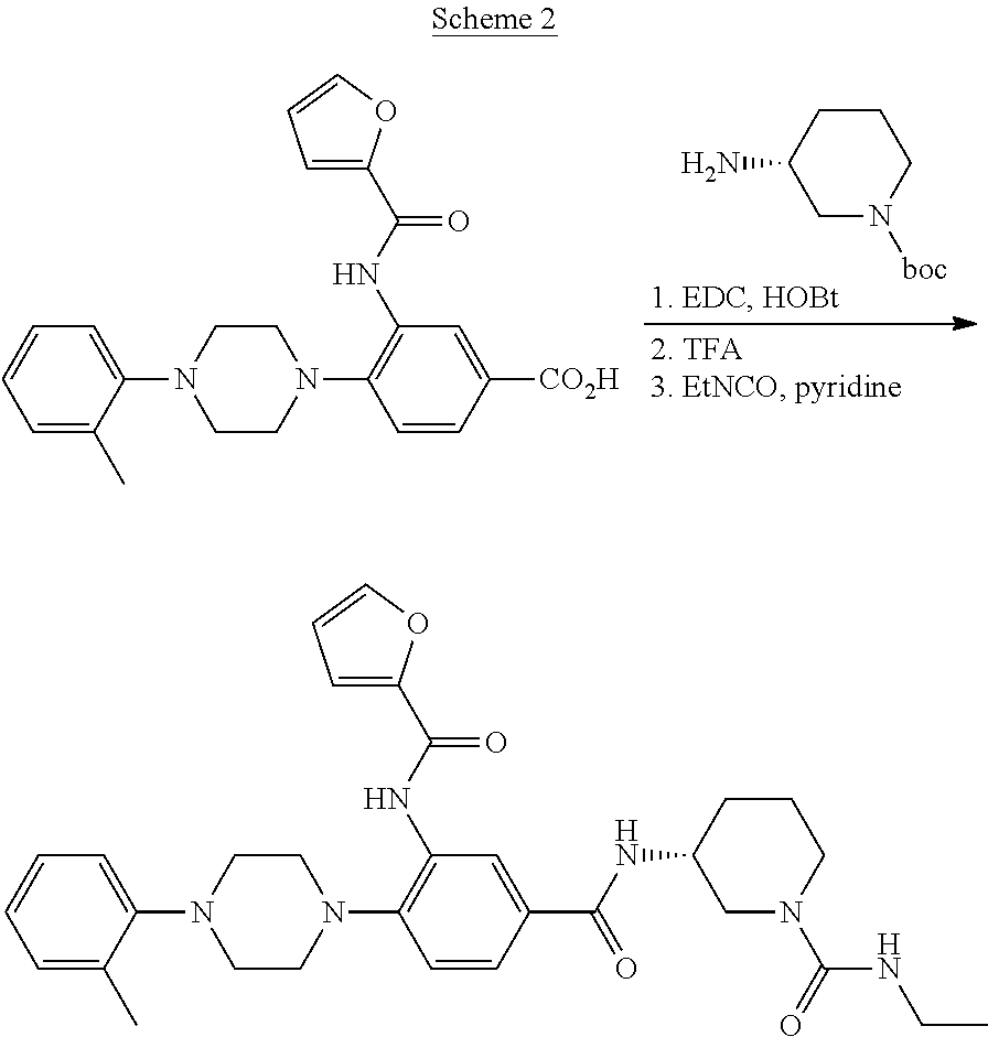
C1=C(C)C(N2CCN(C3=C(NC(=O)C4=CC=CO4)C=C([CO2H])C=C3)CC2)=CC=C1.C1N([boc])CCCC1[1. H2N].C1=C(C)C(N2CCN(C3=C(NC(=O)C4=CC=CO4)C=C(C(NC4CN(C(NCC)=O)CCC4)=O)C=C3)CC2)=CC=C1
